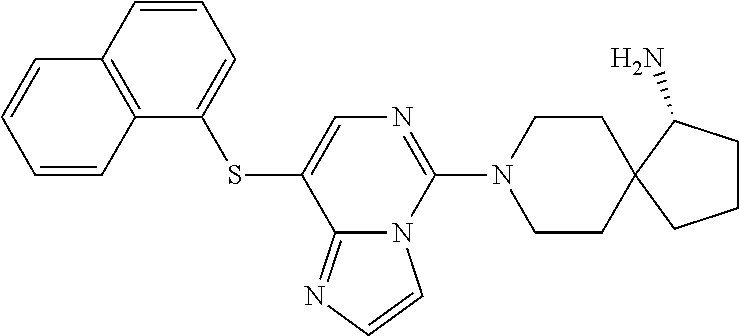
C1=CC2=C(C(SC3=CN=C(N4CCC5(CC4)CCCC5N)N4C3=NC=C4)=C1)C=CC=C2
